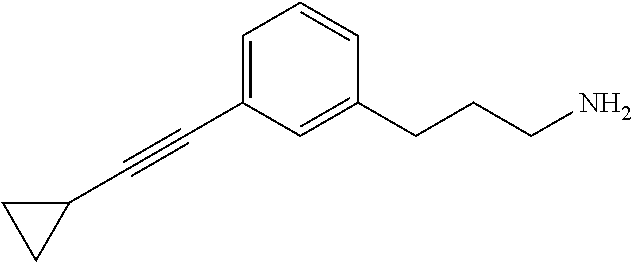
C1(C#CC2=CC=CC(CCCN)=C2)CC1
